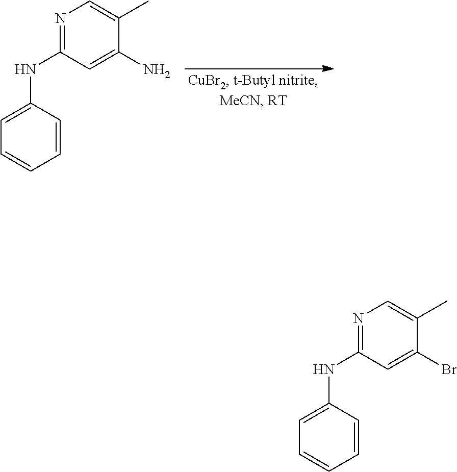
C1=C(NC2=NC=C(C)C(N)=C2)C=CC=C1.C1=C(NC2=NC=C(C)C(Br)=C2)C=CC=C1
